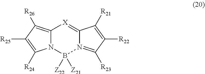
C12=C([R26])C([R25])=C([R24])N1B([Z22])([Z21])N1=C([R23])C([R22])=C([R21])C1=[X]2
